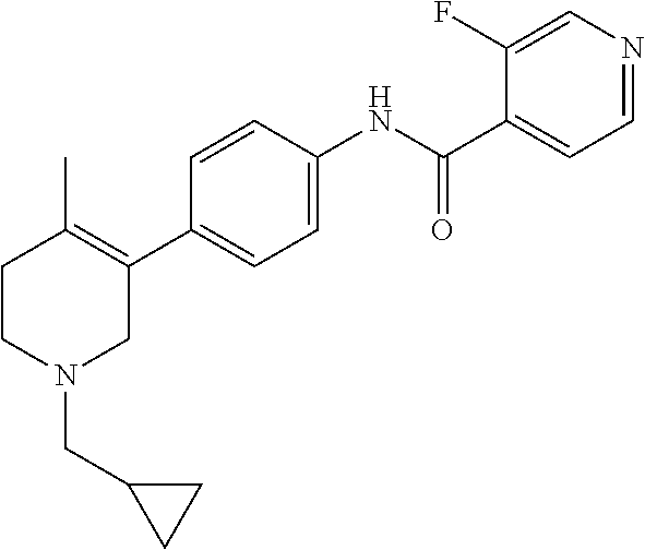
C1=CC(NC(C2=CC=NC=C2F)=O)=CC=C1C1=C(C)CCN(CC2CC2)C1
